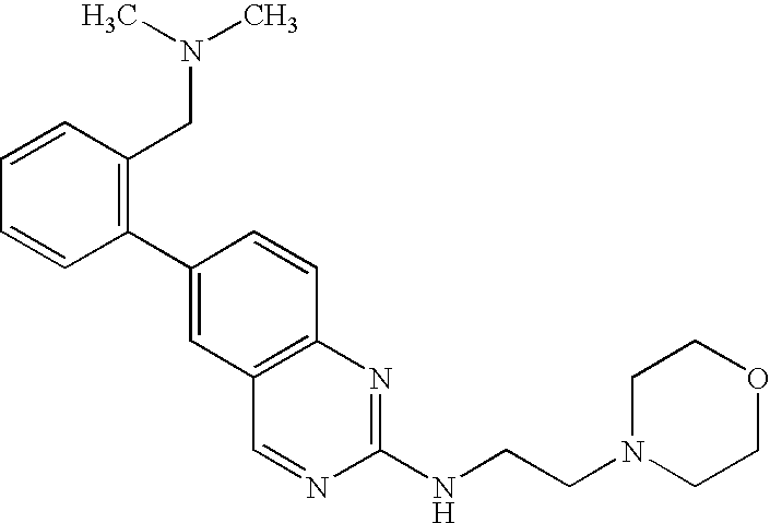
C1(C2=CC3=C(C=C2)N=C(NCCN2CCOCC2)N=C3)=C(CN(C)C)C=CC=C1
